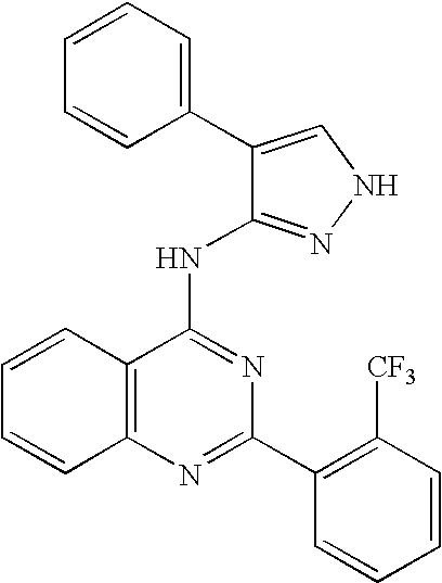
C12=C(N=C(C3=C([CF3])C=CC=C3)N=C1NC1=NNC=C1C1=CC=CC=C1)C=CC=C2
